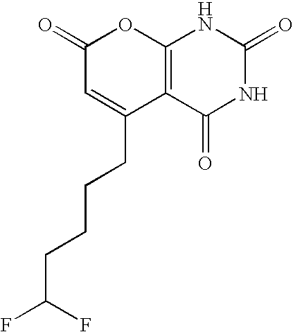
C12=C(C(=O)NC(=O)N1)C(CCCCC(F)F)=CC(=O)O2
